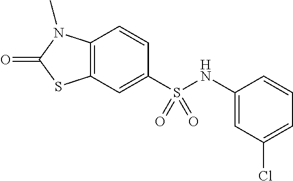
C1=CC2=C(C=C1S(NC1=CC(Cl)=CC=C1)(=O)=O)SC(=O)N2C
